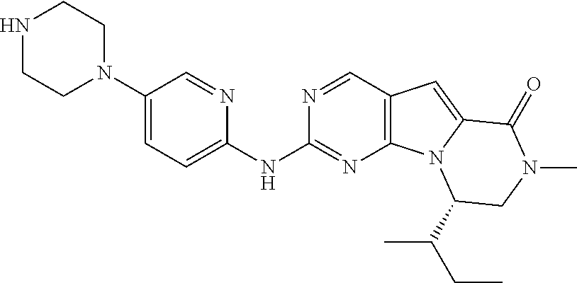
C12=C(C=NC(NC3=CC=C(N4CCNCC4)C=N3)=N1)C=C1N2C(C(C)CC)CN(C)C1=O
